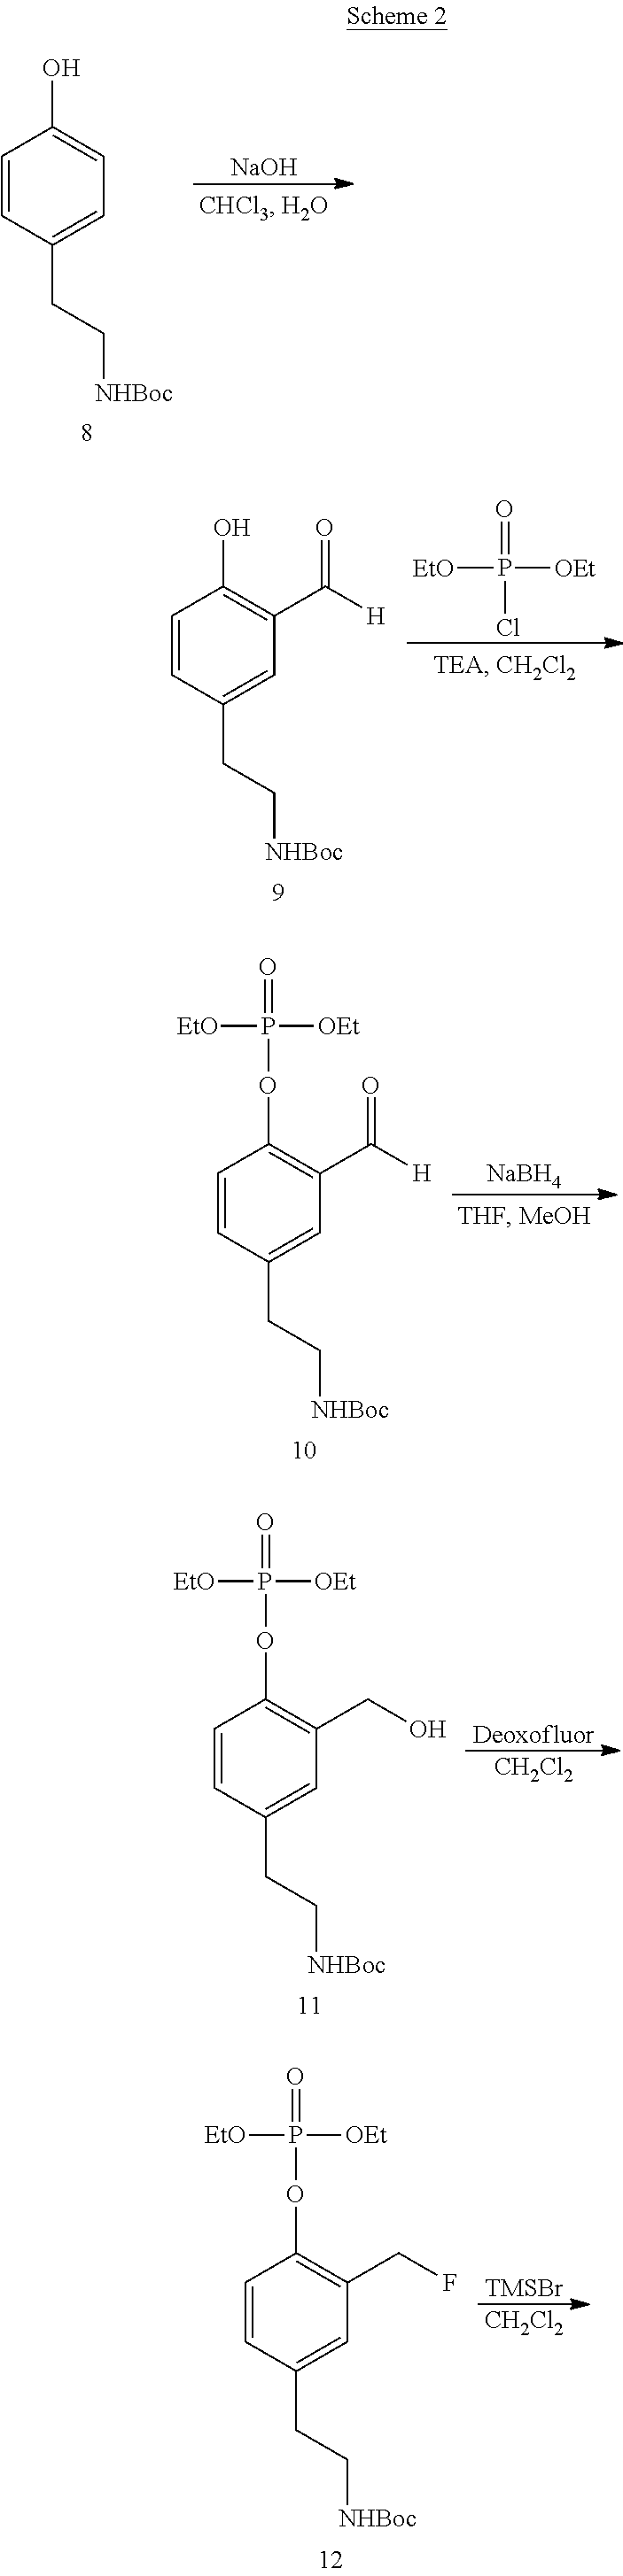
C1=CC(CC[NHBoc])=CC(C([H])=O)=C1O.[EtO]P([OEt])(=O)Cl.C1=CC(CC[NHBoc])=CC(C([H])=O)=C1OP([EtO])([OEt])=O.[NaBH4].C1=CC(CC[NHBoc])=CC(CO)=C1OP([EtO])([OEt])=O.[Deoxofluor].[CH2Cl2].C1=CC(CC[NHBoc])=CC(CF)=C1OP([EtO])([OEt])=O.[TMSBr].[CH2Cl2].C1=CC(CC[NHBoc])=CC=C1O.[NaOH]
